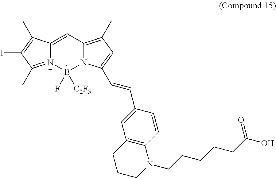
C12=CC3=C(C)C=C(C=CC4=CC5=C(C=C4)N(CCCCCC(O)=O)CCC5)N3B([C2F5])(F)N1=C(C)C(I)=C2C
